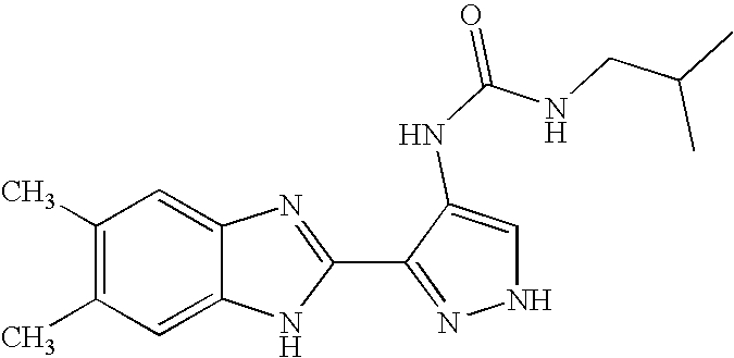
C1=C2C(=CC(C)=C1C)N=C(C1=NNC=C1NC(NCC(C)C)=O)N2
